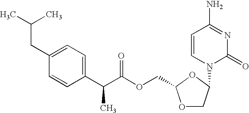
C1=C(CC(C)C)C=CC(C(C(OCC2OCC(N3C(=O)N=C(N)C=C3)O2)=O)C)=C1
